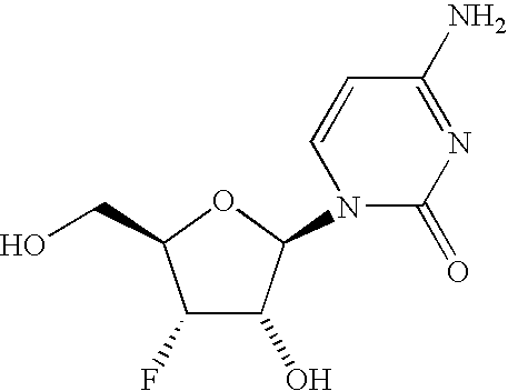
C1(F)C(O)C(N2C(=O)N=C(N)C=C2)OC1CO
